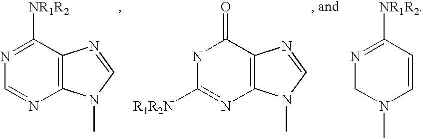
C12=C(C([NR1R2])=NC=N1)N=CN2C.C12=C(C(=O)NC([R1R2N])=N1)N=CN2C.C1=CC([NR1R2])=NCN1C
